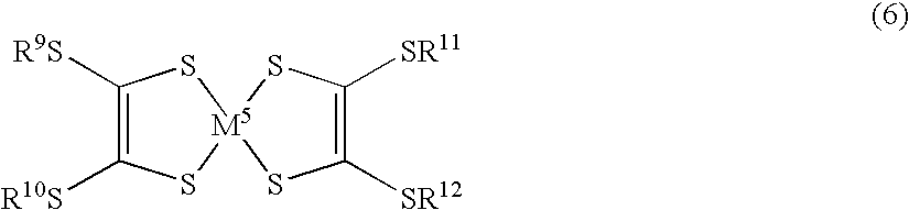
C1([R10S])=C([R9S])S[M5]2(S1)SC([SR12])=C([SR11])S2
